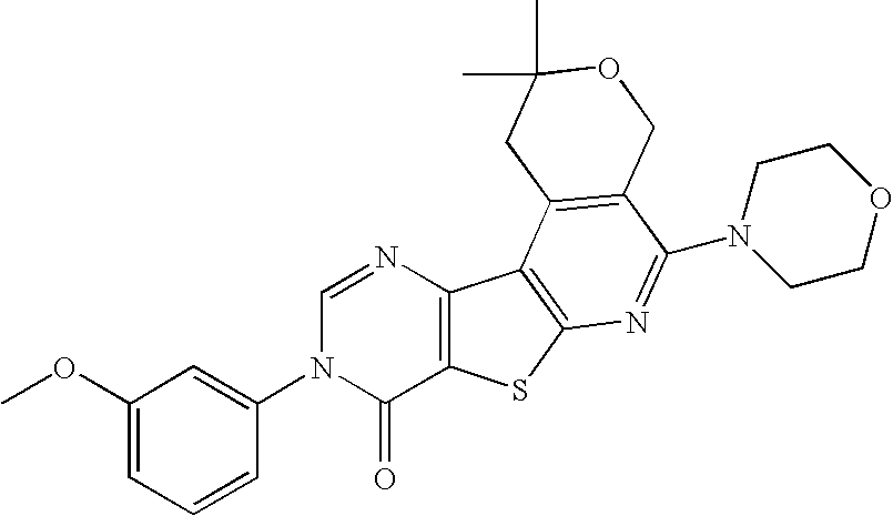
C12=C(SC3=C1C1=C(C(N4CCOCC4)=N3)COC(C)(C)C1)C(=O)N(C1=CC(OC)=CC=C1)C=N2
